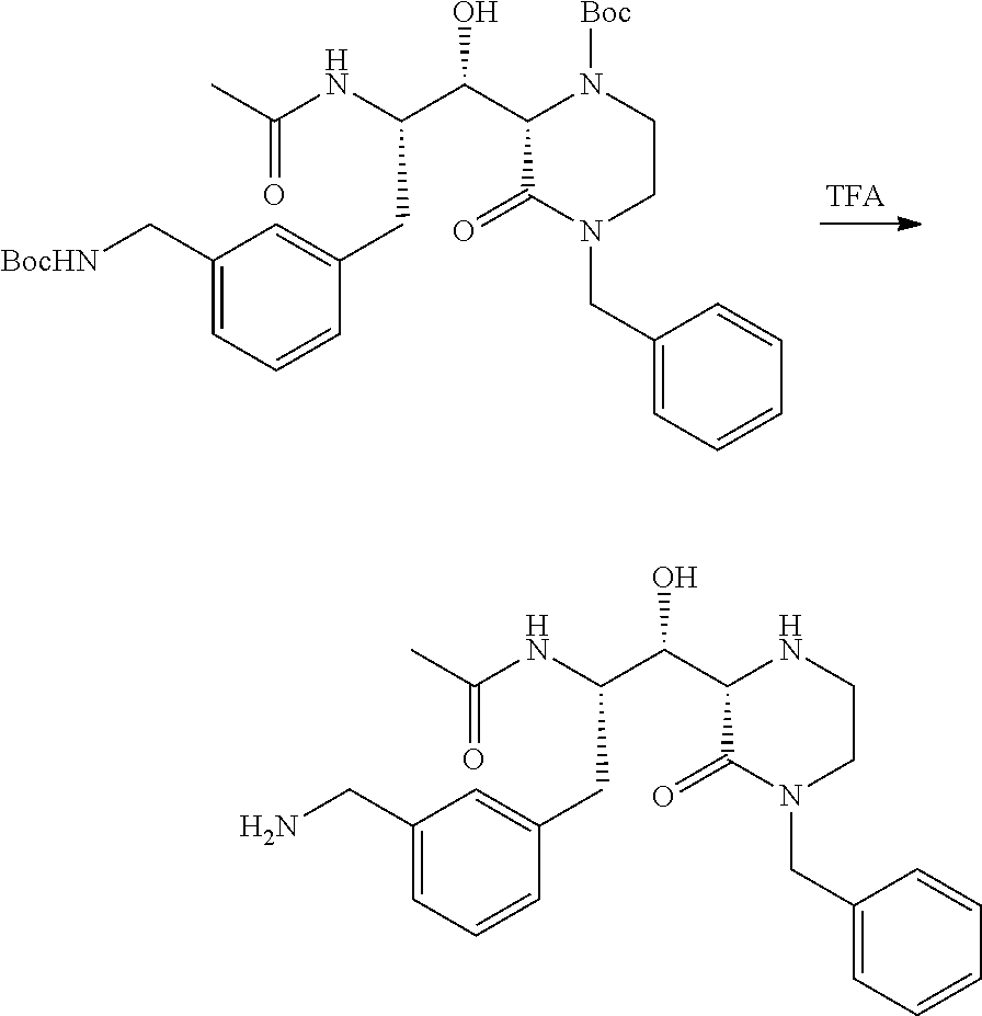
C1=CC=C(C[BocHN])C=C1CC(C(C1C(=O)N(CC2=CC=CC=C2)CCN1[Boc])O)NC(C)=O.C1=CC=C(CN)C=C1CC(C(C1C(=O)N(CC2=CC=CC=C2)CCN1)O)NC(C)=O
